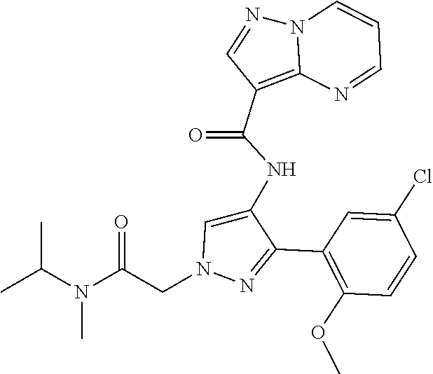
C1(C2=NN(CC(N(C(C)C)C)=O)C=C2NC(C2=C3N(N=C2)C=CC=N3)=O)=C(OC)C=CC(Cl)=C1
